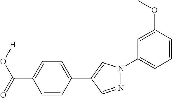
C1=CC(C2=CN(C3=CC=CC(OC)=C3)N=C2)=CC=C1C(O[H])=O
